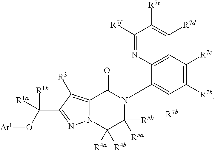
N12C(=C([R3])C(C([R1a])(O[Ar1])[R1b])=N1)C(=O)N(C1=C([R7b])C([R7b])=C([R7c])C3=C1N=C([R7f])C([R7e])=C3[R7d])C([R5a])([R5b])C2([R4a])[R4b]
